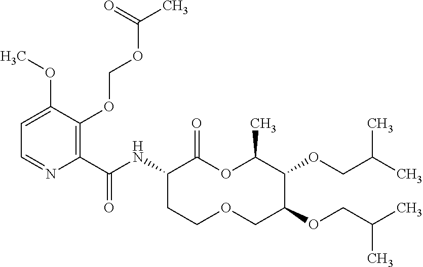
C1(C(NC2C(=O)OC(C)C(OCC(C)C)C(OCC(C)C)COCC2)=O)=C(OCOC(C)=O)C(OC)=CC=N1
